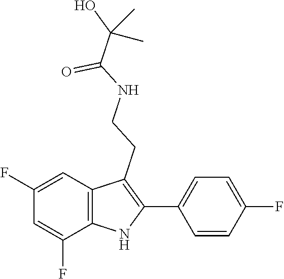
C(O)(C(NCCC1=C(C2=CC=C(F)C=C2)NC2=C1C=C(F)C=C2F)=O)(C)C
